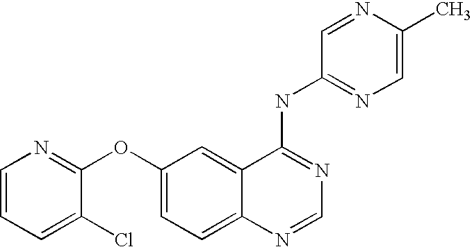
C1=CC=C(Cl)C(OC2=CC=C3C(=C2)C(NC2=NC=C(C)N=C2)=NC=N3)=N1
